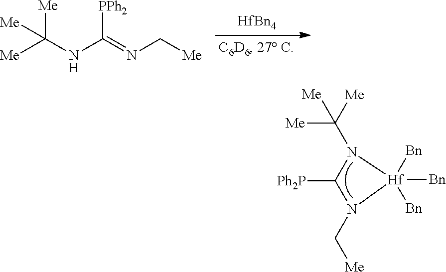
[Me]C([Me])(N1C([Ph2P])N(C[Me])[Hf]1([Bn])([Bn])[Bn])[Me].[HfBn4].[Me]C(NC([PPh2])=NC[Me])([Me])[Me]
